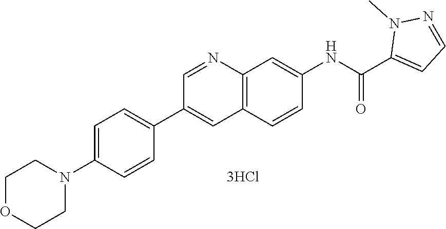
C1=C(N2CCOCC2)C=CC(C2=CC3=C(N=C2)C=C(NC(C2=CC=NN2C)=O)C=C3)=C1
